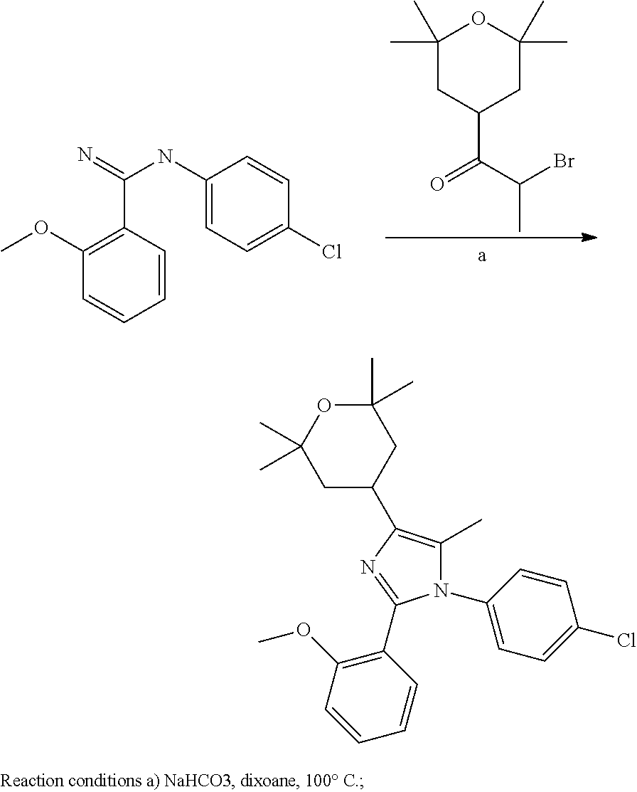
C1(C)(C)CC(C(C(Br)C)=O)CC(C)(C)O1.C1(C(=N)NC2=CC=C(Cl)C=C2)=C(OC)C=CC=C1.C1(OC)=C(C2=NC(C3CC(C)(C)OC(C)(C)C3)=C(C)N2C2=CC=C(Cl)C=C2)C=CC=C1
